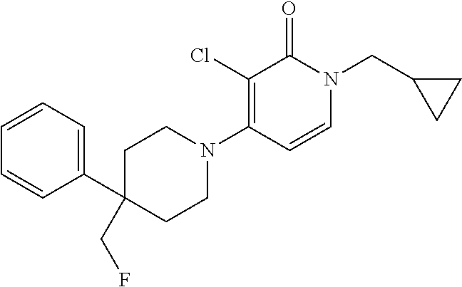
C1(C2=CC=CC=C2)(CF)CCN(C2=C(Cl)C(=O)N(CC3CC3)C=C2)CC1
